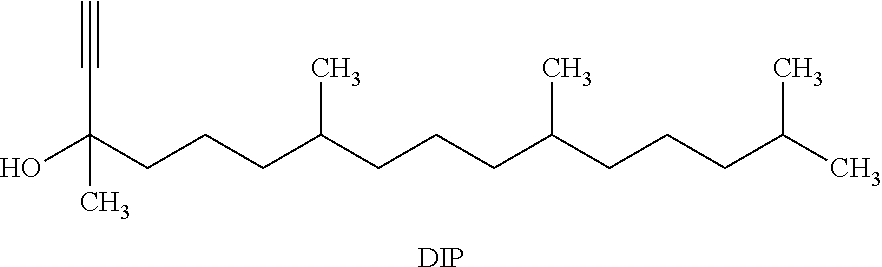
OC(CCCC(CCCC(CCCC(C)C)C)C)(C)C#C.[DIP]
